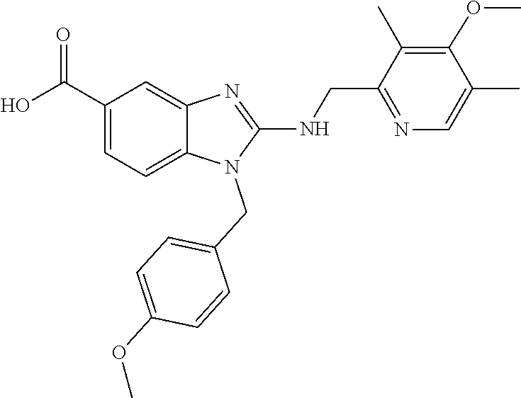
C(C1=CC=C2N(CC3=CC=C(OC)C=C3)C(NCC3=NC=C(C)C(OC)=C3C)=NC2=C1)(O)=O
